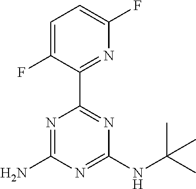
N1=C(N)N=C(NC(C)(C)C)N=C1C1=NC(F)=CC=C1F
